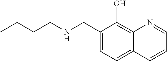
CC(CCNCC1=CC=C2C(=C1O)N=CC=C2)C
